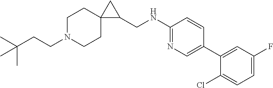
C1N(CCC(C)(C)C)CCC2(C1)C(CNC1=NC=C(C3=CC(F)=CC=C3Cl)C=C1)C2
